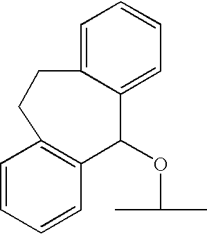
C12=CC=CC=C1CCC1=C(C2OC(C)C)C=CC=C1
